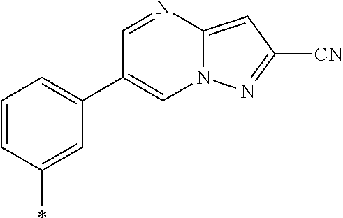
C1=CC(*)=CC(C2=CN3C(=CC([CN])=N3)N=C2)=C1
